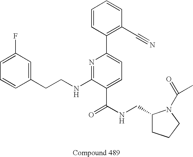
C1=CC(CCNC2=NC(C3=C(C#N)C=CC=C3)=CC=C2C(NCC2CCCN2C(=O)C)=O)=CC(F)=C1
